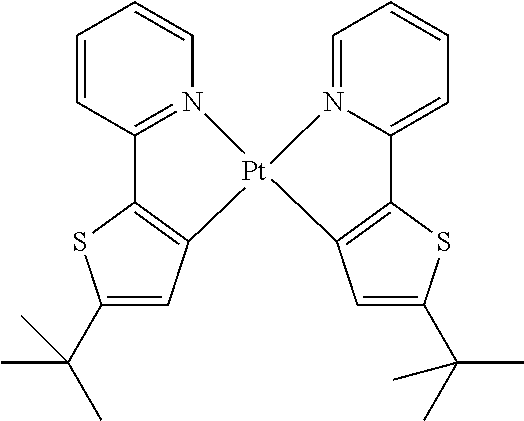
C1=N2C(=CC=C1)C1=C(C=C(C(C)(C)C)S1)[Pt]21N2=C(C=CC=C2)C2=C1C=C(C(C)(C)C)S2
